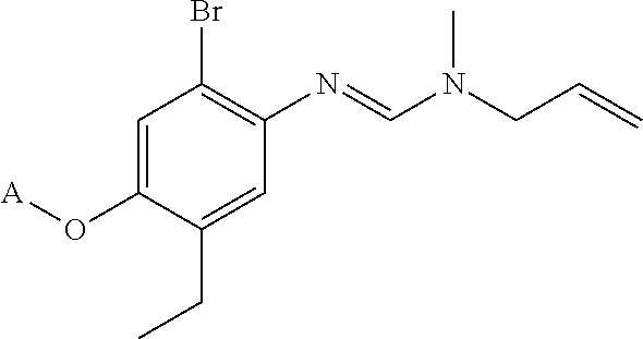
C1=C(O[A])C(CC)=CC(N=CN(CC=C)C)=C1Br
